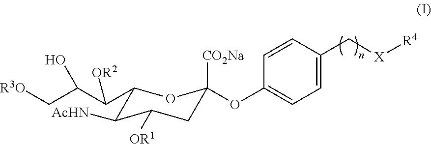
C1(C(C(C[R3O])O)[OR2])C([AcHN])C([OR1])CC([CO2Na])(OC2=CC=C(C[X][R4])C=C2)O1
